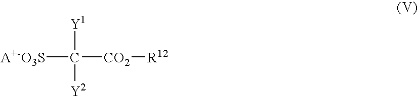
[A+-O3S]C([Y1])([Y2])[CO2][R12]
